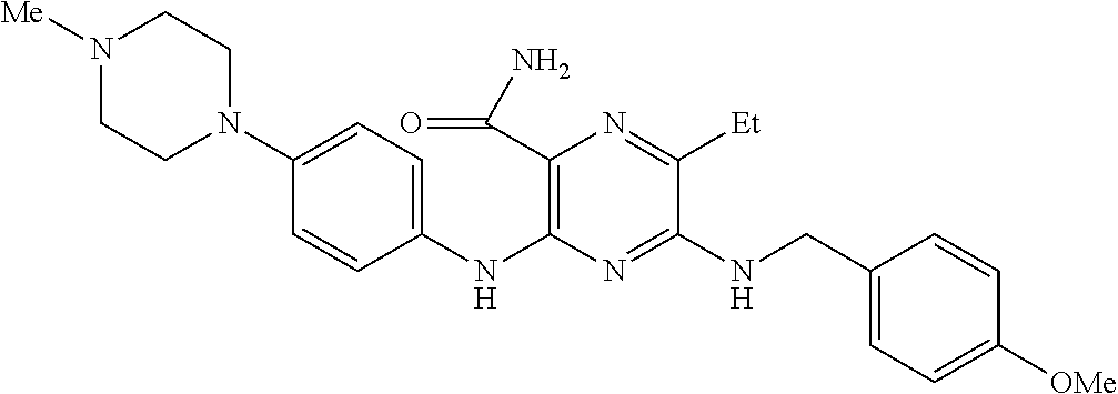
C1(NC2=C(C(N)=O)N=C([Et])C(NCC3=CC=C([OMe])C=C3)=N2)=CC=C(N2CCN([Me])CC2)C=C1
